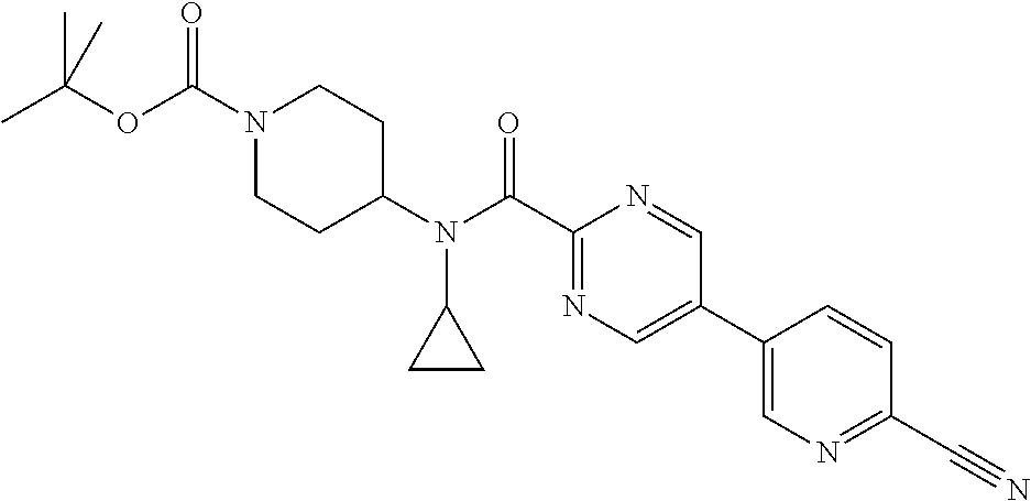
CC(OC(N1CCC(N(C(C2=NC=C(C3=CN=C(C#N)C=C3)C=N2)=O)C2CC2)CC1)=O)(C)C
